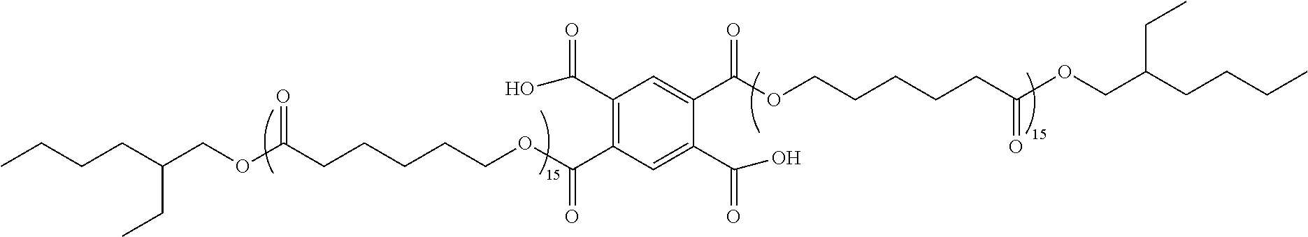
CCCCC(COC(CCCCCOC(C1=C(C(=O)O)C=C(C(OCCCCCC(OCC(CCCC)CC)=O)=O)C(C(=O)O)=C1)=O)=O)CC
